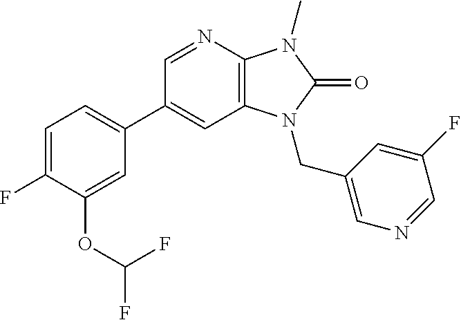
C1(C2=CC=C(F)C(OC(F)F)=C2)=CC2=C(N=C1)N(C)C(=O)N2CC1=CN=CC(F)=C1
